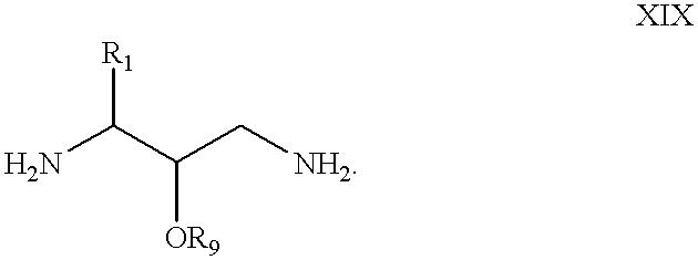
NC([R1])C([OR9])C[NH2]
